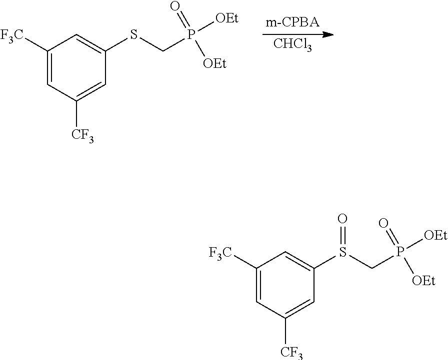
[CHCl3].C1([F3C])=CC([CF3])=CC(SCP(=O)([OEt])[OEt])=C1.C1([F3C])=CC([CF3])=CC(S(CP(=O)([OEt])[OEt])=O)=C1
